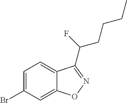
C1=C(Br)C=C2C(=C1)C(C(CCCC)F)=NO2
